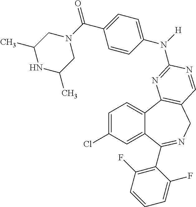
C1=C(Cl)C=C2C(=C1)C1=C(CN=C2C2=C(F)C=CC=C2F)C=NC(N(C2=CC=C(C(=O)N3CC(C)NC(C)C3)C=C2)[H])=N1
